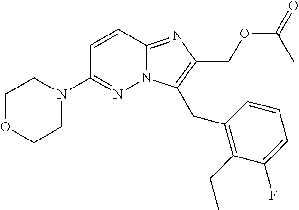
C1OCCN(C2=NN3C(=NC(COC(C)=O)=C3CC3=C(CC)C(F)=CC=C3)C=C2)C1
